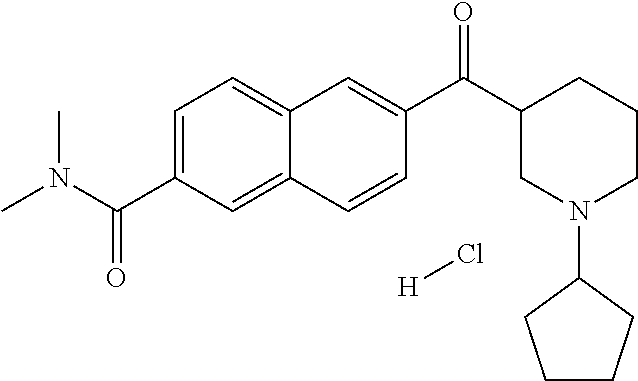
C1=C(C(N(C)C)=O)C=C2C(=C1)C=C(C(C1CN(C3CCCC3)CCC1)=O)C=C2.[H]Cl
